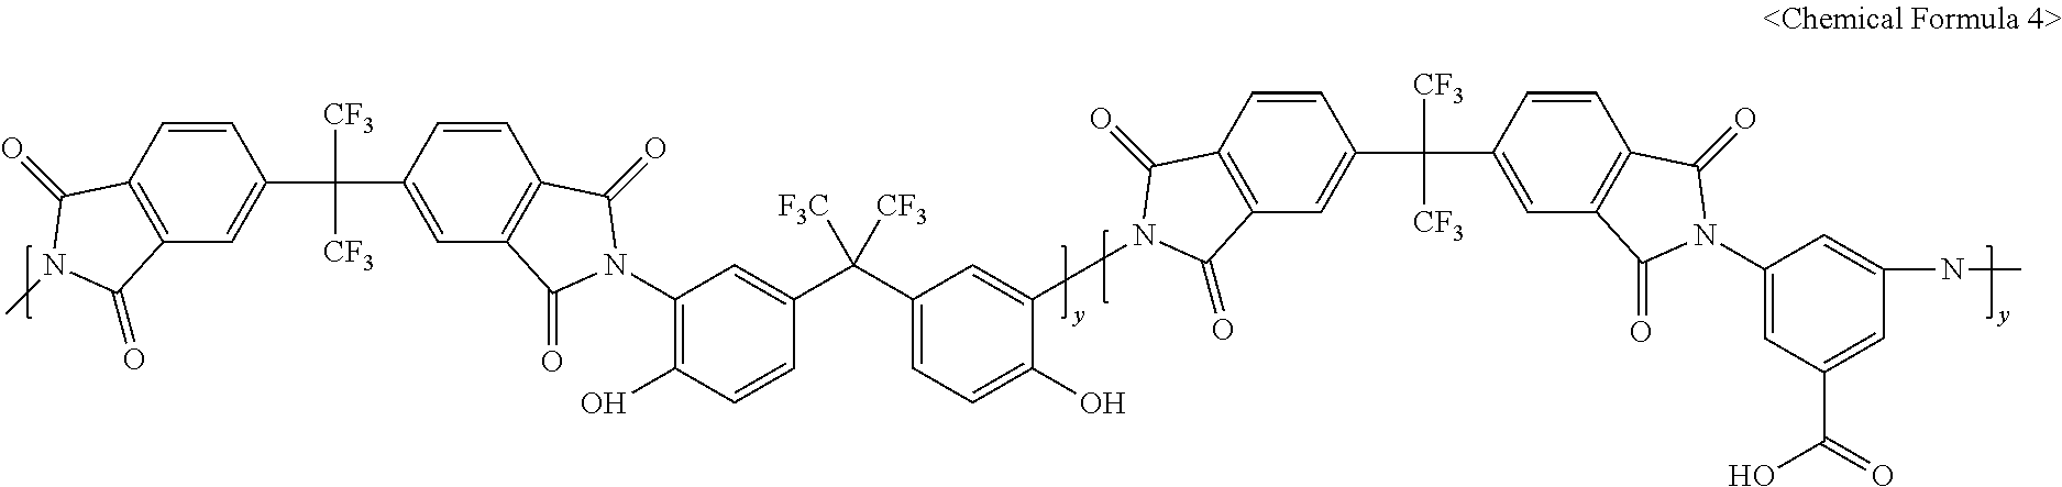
C12=C(C=CC(C([CF3])([CF3])C3=CC4=C(C=C3)C(=O)N(C3=C(O)C=CC(C(C5=CC=C(O)C(N6C(=O)C7=C(C=C(C([CF3])([CF3])C8=CC9=C(C=C8)C(=O)N(C8=CC(C(=O)O)=CC(NC)=C8)C9=O)C=C7)C6=O)=C5)([F3C])[CF3])=C3)C4=O)=C1)C(=O)N(C)C2=O
